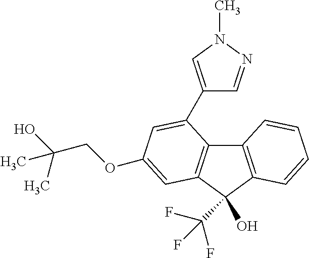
OC(COC1=CC2=C(C3=C(C2(C(F)(F)F)O)C=CC=C3)C(C2=CN(C)N=C2)=C1)(C)C
